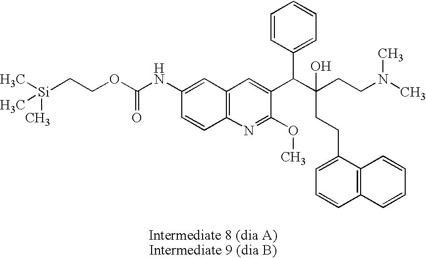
C12=C(N=C(OC)C(C(C(CCN(C)C)(CCC3=CC=CC4=C3C=CC=C4)O)C3=CC=CC=C3)=C1)C=CC(NC(OCC[Si](C)(C)C)=O)=C2
